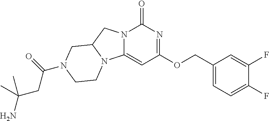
N12C(=CC(OCC3=CC=C(F)C(F)=C3)=NC1=O)N1C(C2)CN(C(CC(N)(C)C)=O)CC1
